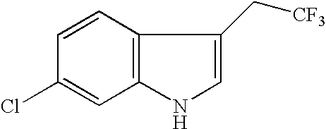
C1=CC2=C(C=C1Cl)NC=C2C[CF3]
